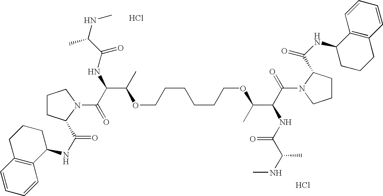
Cl.Cl.C1(NC(=O)C2CCCN2C(=O)C(NC(C(NC)C)=O)C(OCCCCCCOC(C(C(=O)N2CCCC2C(NC2CCCC3=C2C=CC=C3)=O)NC(C(NC)C)=O)C)C)CCCC2=C1C=CC=C2
